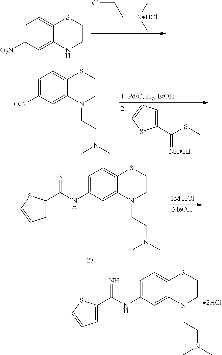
C1=C(NC(=N)C2=CC=CS2)C=C2C(=C1)SCCN2CCN(C)C.ClCC[NHCl](C)C.C1=C([O2N])C=C2C(=C1)SCCN2.C1(C(SC)=[NHHI])=CC=CS1.C1=C([O2N])C=C2C(=C1)SCCN2CCN(C)C.C1=C(NC(=N)C2=CC=CS2)C=C2C(=C1)SCCN2CCN(C)C.[MeOH]
